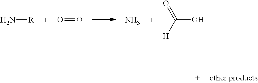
N[R].O=O.N.O=C([H])O
